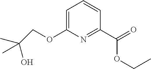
C1=C(OCC(C)(O)C)N=C(C(=O)OCC)C=C1
